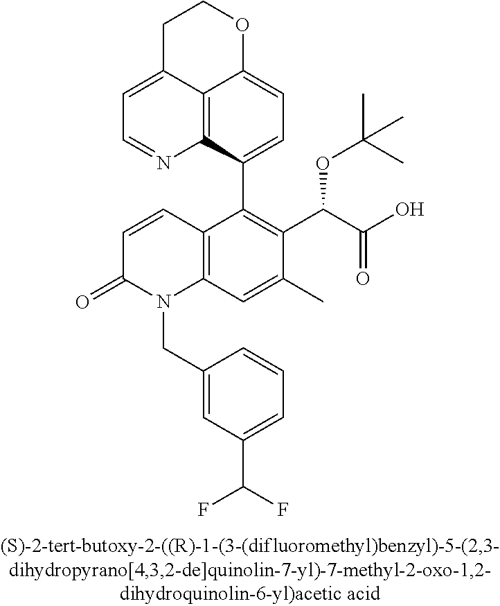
C1C2=CC=NC3=C2C(=CC=C3C2=C(C(C(=O)O)OC(C)(C)C)C(C)=CC3=C2C=CC(=O)N3CC2=CC(C(F)F)=CC=C2)OC1
